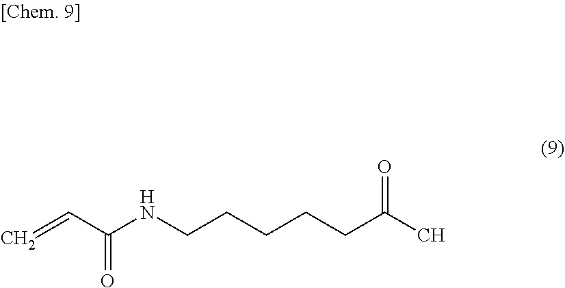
C(C=C)(NCCCCCC(C)=O)=O
